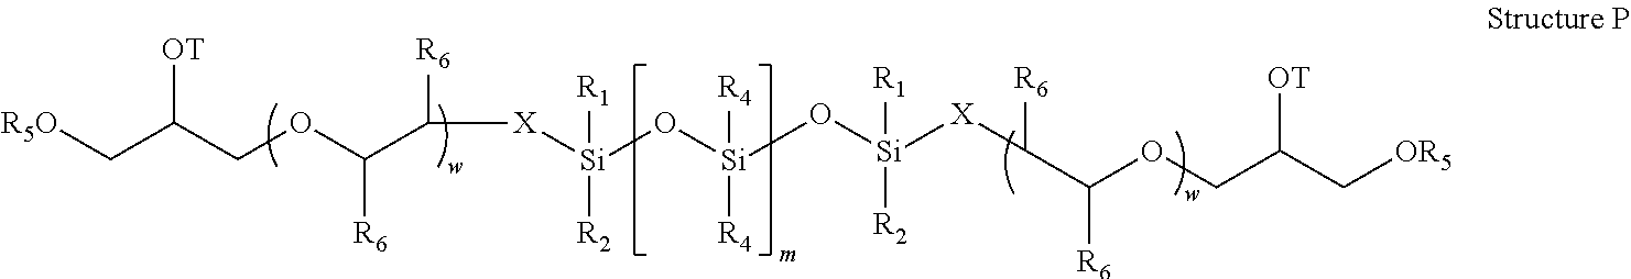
C(OC(C([R6])[X][Si](O[Si](O[Si]([X]C(C(OCC(C[OR5])[OT])[R6])[R6])([R1])[R2])([R4])[R4])([R1])[R2])[R6])C(C[R5O])[OT]
